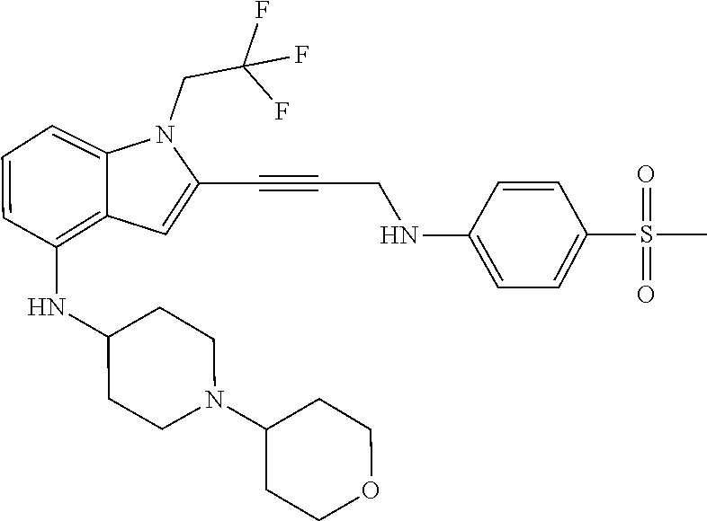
C1CC(N2CCC(NC3=C4C(=CC=C3)N(CC(F)(F)F)C(C#CCNC3=CC=C(S(C)(=O)=O)C=C3)=C4)CC2)CCO1
